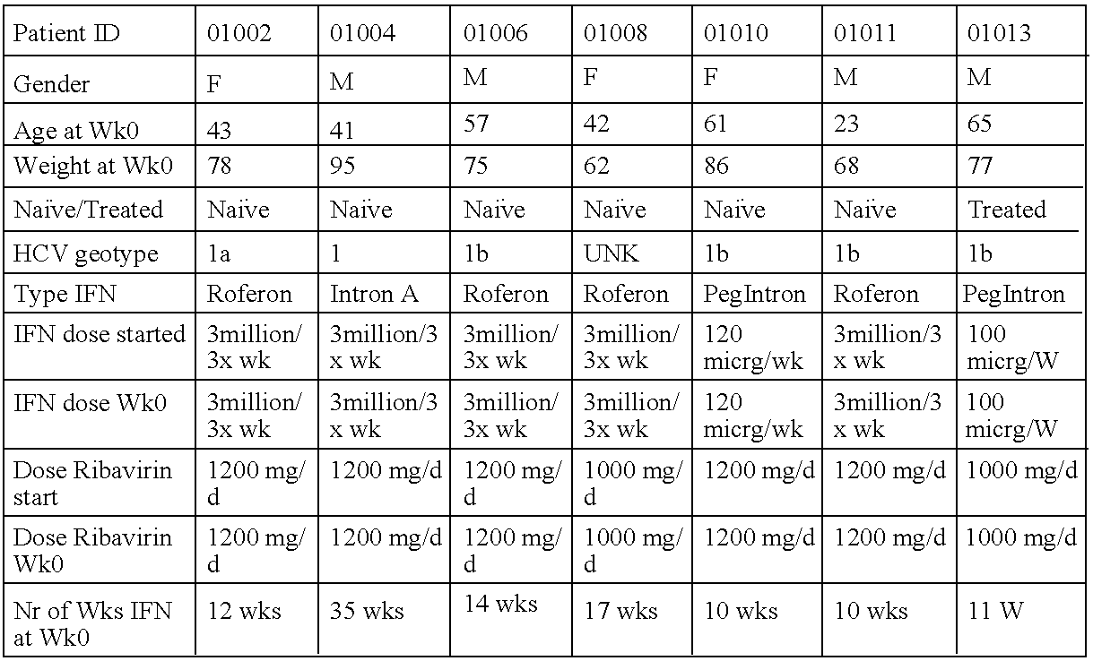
F.F.F.[UNK].[11 W].C1CCC1
